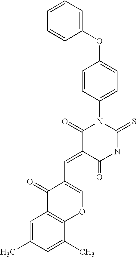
C1(OC2=CC=C(N3C(=O)C(=CC4=COC5=C(C4=O)C=C(C)C=C5C)C(=O)NC3=S)C=C2)=CC=CC=C1
